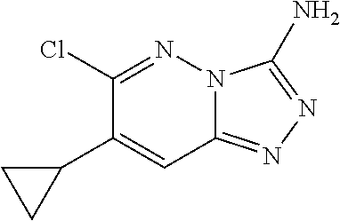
C12=NN=C(N)N1N=C(Cl)C(C1CC1)=C2
